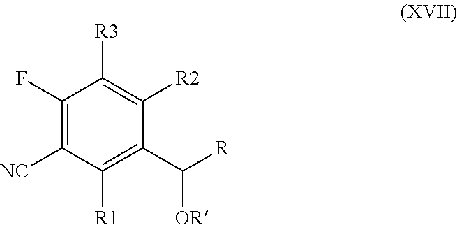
C1([R3])=C([R2])C(C([R])[OR])=C([R1])C([NC])=C1F
